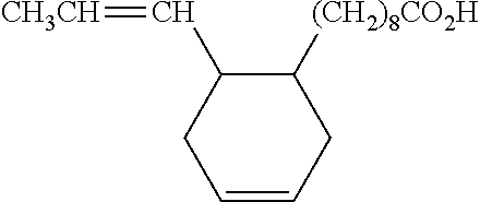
C1([(CH2)8CO2H])C(C=[CH3CH])CC=CC1
